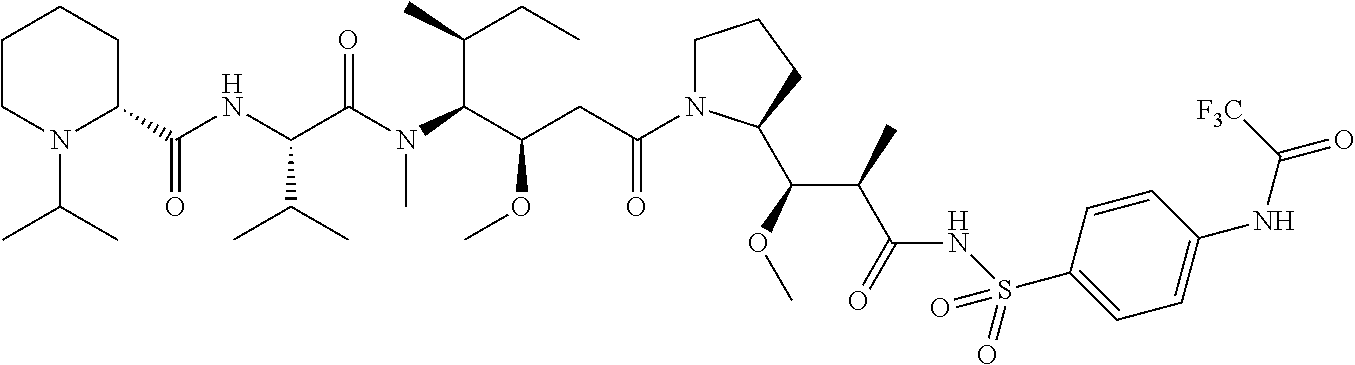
N(C(C(C(OC)C1N(C(CC(C(N(C(C(NC(C2CCCCN2C(C)C)=O)C(C)C)=O)C)C(C)CC)OC)=O)CCC1)C)=O)S(C1=CC=C(NC(=O)[F3C])C=C1)(=O)=O
